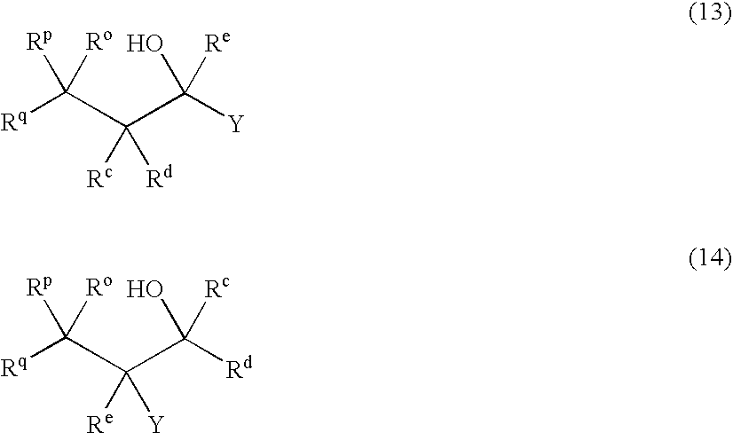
[Rq]C([Rp])([Ro])C(C([Y])(O)[Re])([Rc])[Rd].[Rq]C([Rp])([Ro])C(C([Rd])(O)[Rc])([Re])[Y]
